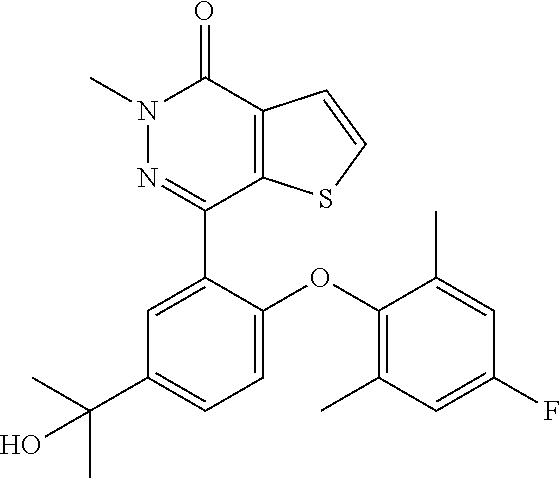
C1=CSC2=C1C(=O)N(C)N=C2C1=CC(C(C)(C)O)=CC=C1OC1=C(C)C=C(F)C=C1C
